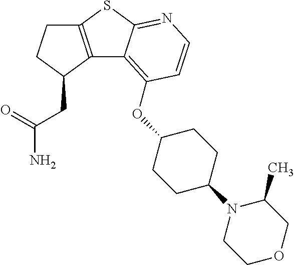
C12=C(C(CC(=O)N)CC1)C1=C(OC3CCC(N4CCOCC4C)CC3)C=CN=C1S2
